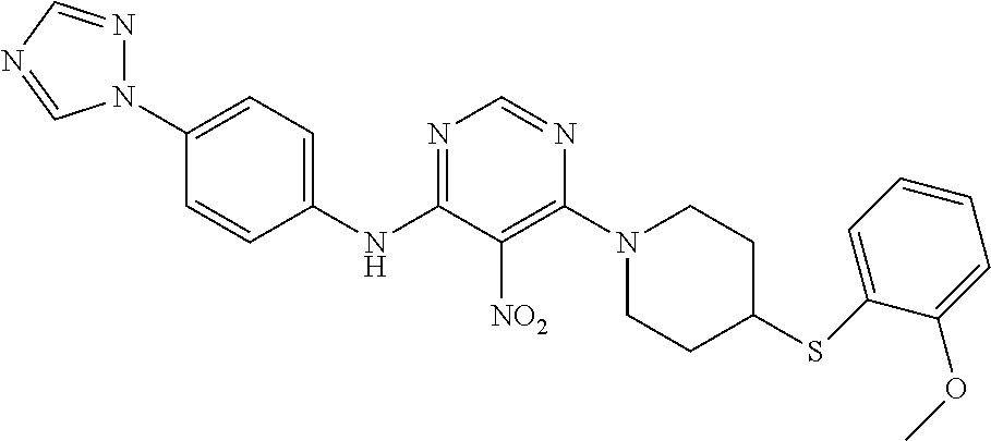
N1=C(NC2=CC=C(N3N=CN=C3)C=C2)C([NO2])=C(N2CCC(SC3=CC=CC=C3OC)CC2)N=C1
